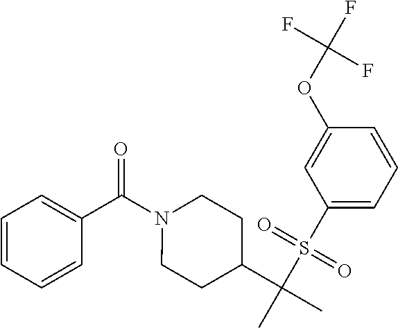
C1=CC=CC(C(N2CCC(C(C)(S(C3=CC=CC(OC(F)(F)F)=C3)(=O)=O)C)CC2)=O)=C1
